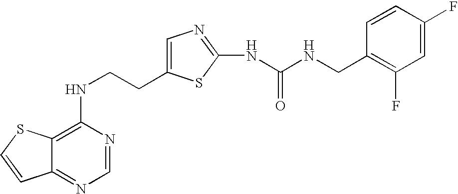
C(CNC1=C2C(=NC=N1)C=CS2)C1=CN=C(NC(=O)NCC2=C(F)C=C(F)C=C2)S1
